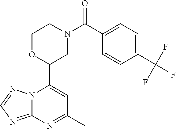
N12C(=NC=N1)N=C(C)C=C2C1CN(C(=O)C2=CC=C(C(F)(F)F)C=C2)CCO1
